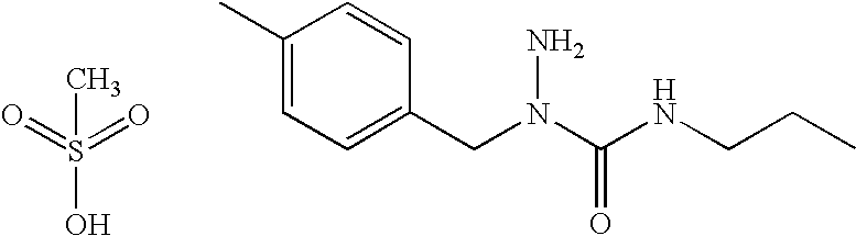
O=S(=O)(O)C.C1(C)=CC=C(CN(C(NCCC)=O)N)C=C1
